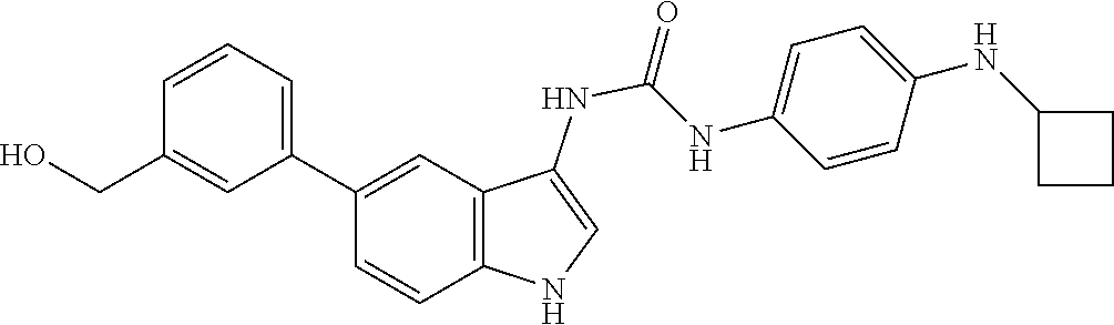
C1=C(NC2CCC2)C=CC(NC(=O)NC2=CNC3=C2C=C(C2=CC=CC(CO)=C2)C=C3)=C1
